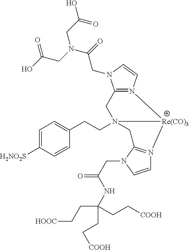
C12=N(C=CN1CC(=O)N(CC(O)=O)CC(O)=O)[Re(CO)3]1N(CCC3=CC=C([H2NO2S])C=C3)(C2)CC2=N1C=CN2CC(NC(CC[HOOC])(CC[COOH])CC[COOH])=O
